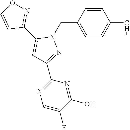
C1=CC(CN2C(C3=NOC=C3)=CC(C3=NC=C(F)C(O)=N3)=N2)=CC=C1[CH3]
